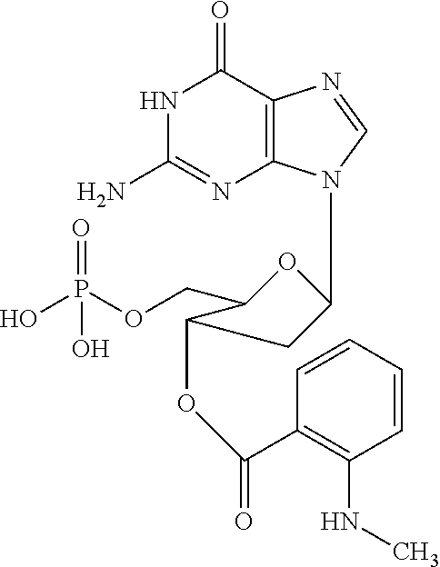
N1C(N)=NC2=C(C1=O)N=CN2C1OC(COP(O)(=O)O)C(OC(C2=C(NC)C=CC=C2)=O)C1
